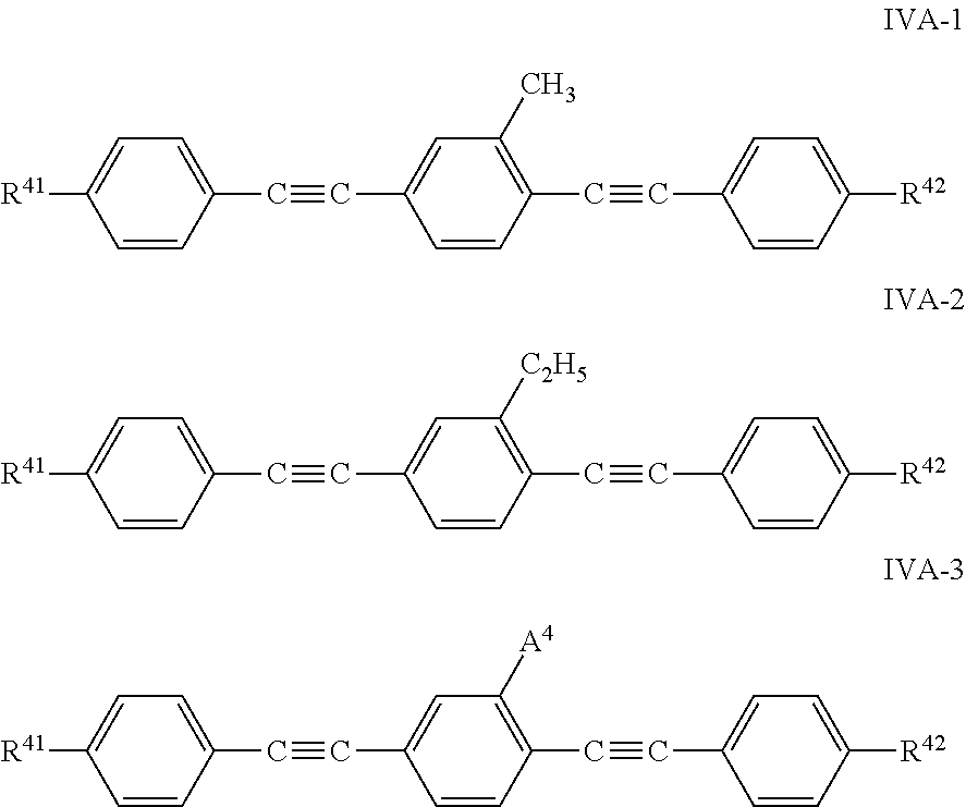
C1(C#CC2=CC(C)=C(C#CC3=CC=C([R42])C=C3)C=C2)=CC=C([R41])C=C1.C1(C#CC2=CC([C2H5])=C(C#CC3=CC=C([R42])C=C3)C=C2)=CC=C([R41])C=C1.C1(C#CC2=CC([A4])=C(C#CC3=CC=C([R42])C=C3)C=C2)=CC=C([R41])C=C1
